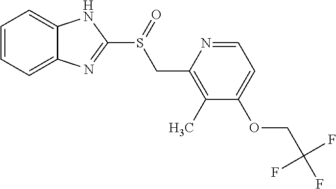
C1=CC=C2C(=C1)NC(S(=O)CC1=C(C)C(OCC(F)(F)F)=CC=N1)=N2
